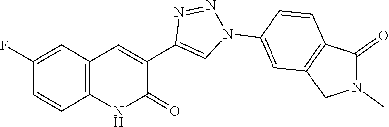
C1=CC(F)=CC2=C1NC(=O)C(C1=CN(C3=CC4=C(C=C3)C(=O)N(C)C4)N=N1)=C2
